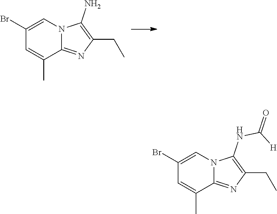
C1(Br)=CN2C(=NC(CC)=C2N)C(C)=C1.C1(Br)=CN2C(=NC(CC)=C2NC(=O)[H])C(C)=C1
